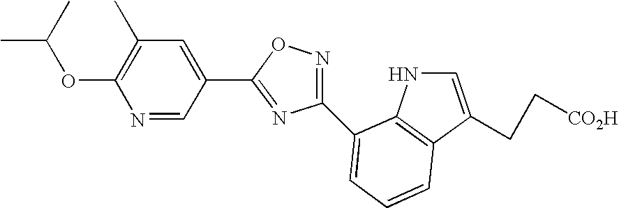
N1=CC(C2=NC(C3=CC=CC4=C3NC=C4CC[CO2H])=NO2)=CC(C)=C1OC(C)C
